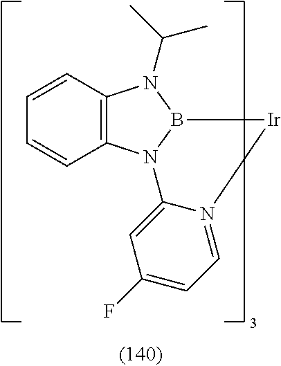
C12=C(N3B(N1C(C)C)[Ir]N1=CC=C(F)C=C31)C=CC=C2
